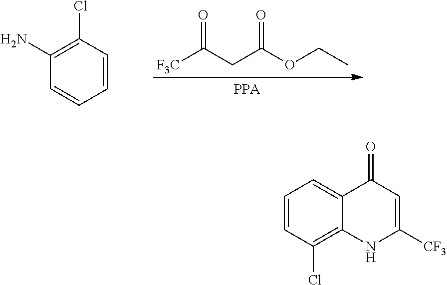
C1=CC(Cl)=C(N)C=C1.[F3C]C(CC(OCC)=O)=O.C1=CC(Cl)=C2C(=C1)C(=O)C=C([CF3])N2
